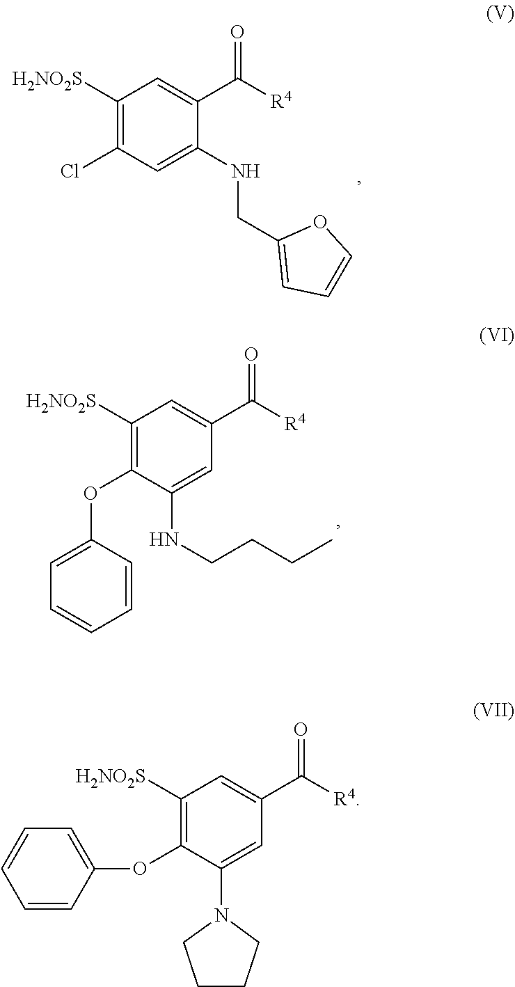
C1([H2NO2S])=C(Cl)C=C(NCC2=CC=CO2)C(C([R4])=O)=C1.C1([H2NO2S])=C(OC2=CC=CC=C2)C(NCCCC)=CC(C([R4])=O)=C1.C1([H2NO2S])=C(OC2=CC=CC=C2)C(N2CCCC2)=CC(C([R4])=O)=C1
